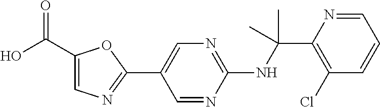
N(C(C1=C(Cl)C=CC=N1)(C)C)C1=NC=C(C2=NC=C(C(O)=O)O2)C=N1
